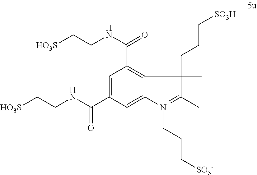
C1=C(C(NCC[HO3S])=O)C=C2C(=C1C(NCC[HO3S])=O)C(CCC[SO3H])(C)C(C)=[N+]2CCC[SO3-]
